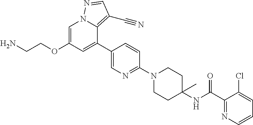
C1=C(OCCN)C=C(C2=CN=C(N3CCC(NC(C4=NC=CC=C4Cl)=O)(C)CC3)C=C2)C2=C(C#N)C=NN12
